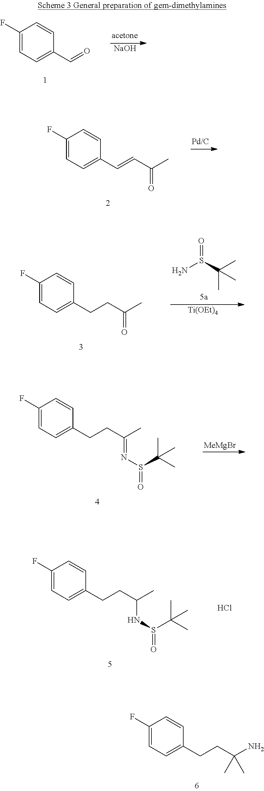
[NaOH].C1(F)=CC=C(C=O)C=C1.C1(F)=CC=C(C=CC(=O)C)C=C1.NS(=O)C(C)(C)C.[Ti(OEt)4].C1(F)=CC=C(CCC(=O)C)C=C1.C1(F)=CC=C(CCC(=NS(C(C)(C)C)=O)C)C=C1.[MeMgBr].C1(F)=CC=C(CCC(NS(C(C)(C)C)=O)C)C=C1.Cl.C1(F)=CC=C(CCC(N)(C)C)C=C1
